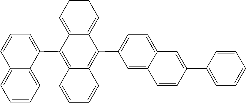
C1=C2C(C3=CC=CC4=CC=CC=C34)=C3C=CC=CC3=C(C3=CC=C4C=C(C5=CC=CC=C5)C=CC4=C3)C2=CC=C1
